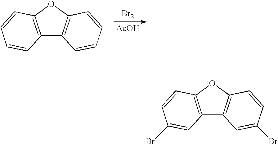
[Br2].[AcOH].C12=C(OC3=C1C=CC=C3)C=CC=C2.C12=C(OC3=C1C=C(Br)C=C3)C=CC(Br)=C2
